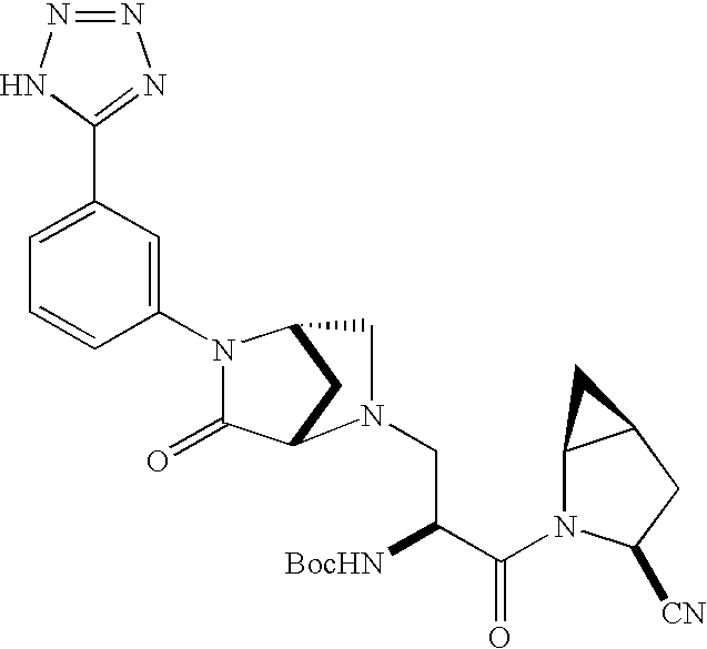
C1(N2C(=O)C3CC2CN3CC([BocHN])C(=O)N2C3C(CC2[CN])C3)=CC(C2=NN=NN2)=CC=C1
